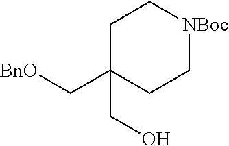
C1C(C[BnO])(CO)CC[NBoc]C1
